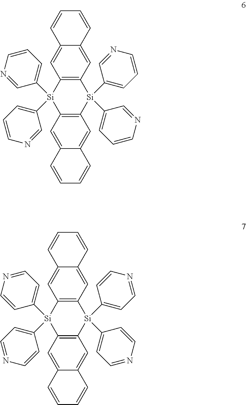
C12=C(C=C3C(=C1)C=CC=C3)[Si](C1=CC=CN=C1)(C1=CC=CN=C1)C1=C([Si]2(C2=CC=CN=C2)C2=CC=CN=C2)C=C2C(=C1)C=CC=C2.C12=C(C=C3C(=C1)C=CC=C3)[Si](C1=CC=NC=C1)(C1=CC=NC=C1)C1=C([Si]2(C2=CC=NC=C2)C2=CC=NC=C2)C=C2C(=C1)C=CC=C2
